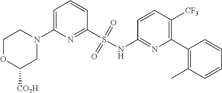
C1=C(N2CCOC([CO2H])C2)N=C(S(NC2=NC(C3=C(C)C=CC=C3)=C([CF3])C=C2)(=O)=O)C=C1
